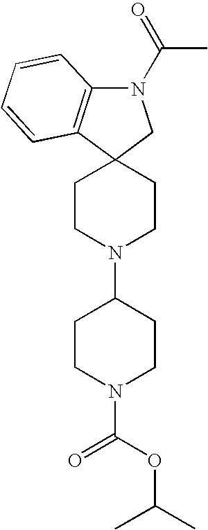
C1CN(C2CCN(C(OC(C)C)=O)CC2)CCC12CN(C(=O)C)C1=C2C=CC=C1
